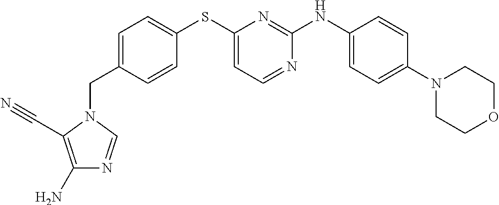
C1=C(CN2C(C#N)=C(N)N=C2)C=CC(SC2=CC=NC(NC3=CC=C(N4CCOCC4)C=C3)=N2)=C1
